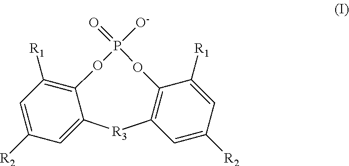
C1=C([R2])C=C([R1])C2=C1[R3]C1=CC([R2])=CC([R1])=C1OP([O-])(=O)O2
